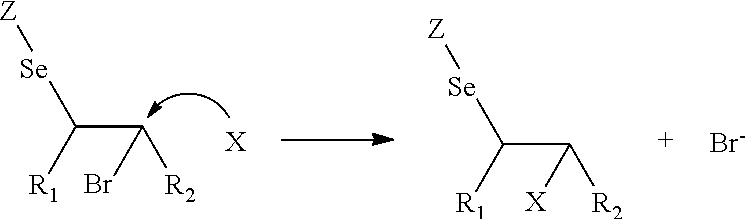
C(C([Se][Z])[R1])([R2])Br.[X].C(C([Se][Z])[R1])([R2])[X].[Br-]
